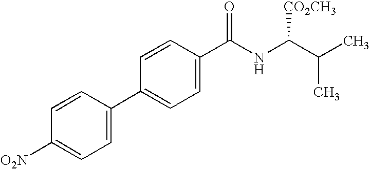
C1=CC(C2=CC=C(C(NC(C(C)C)[CO2CH3])=O)C=C2)=CC=C1[O2N]
